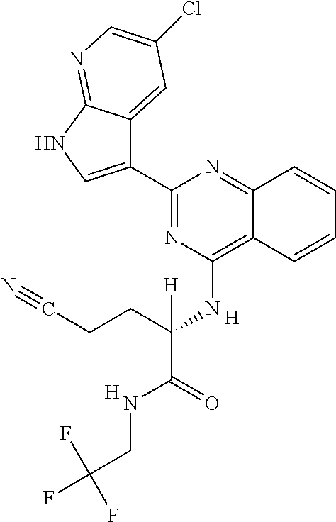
C1(C2=CNC3=NC=C(Cl)C=C23)=NC(NC(C(=O)NCC(F)(F)F)(CCC#N)[H])=C2C(=N1)C=CC=C2.[H].[H]
